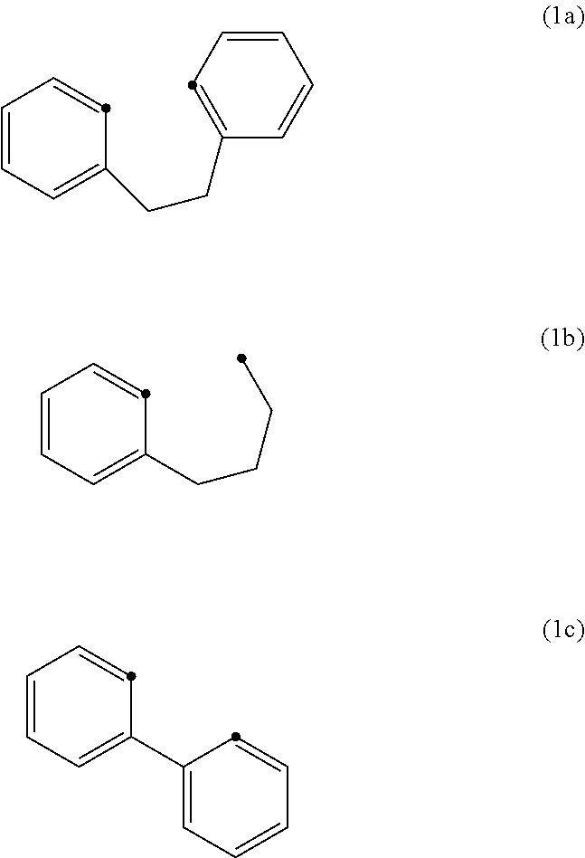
C1=CC=C(CCC2=CC=CC=C2)C=C1.C1=CC=C(CCCC)C=C1.C1=CC=C(C2=CC=CC=C2)C=C1
